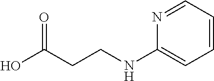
OC(CCNC1=CC=CC=N1)=O
